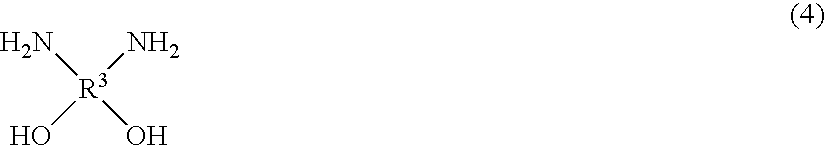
N[R3](O)(N)O
